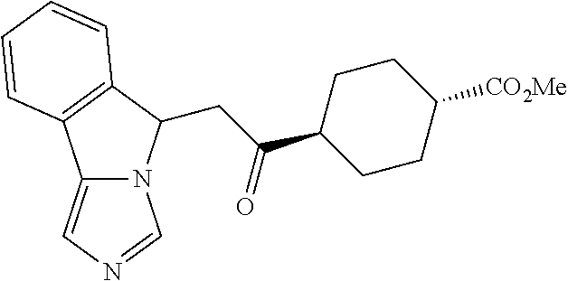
C1C(C(CC2N3C(=CN=C3)C3=C2C=CC=C3)=O)CCC([CO2Me])C1
